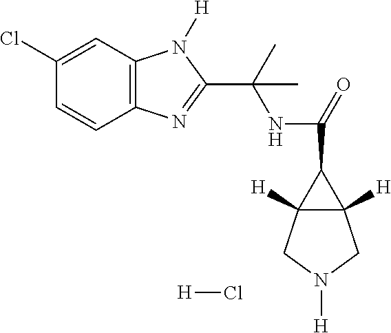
[H]Cl.C12([H])C([H])(CN([H])C1)C2C(NC(C1=NC2=C(N1[H])C=C(Cl)C=C2)(C)C)=O
